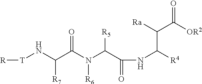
[T](NC(C(N(C(C(NC([R4])C([Ra])C([OR2])=O)=O)[R5])[R6])=O)[R7])[R]
